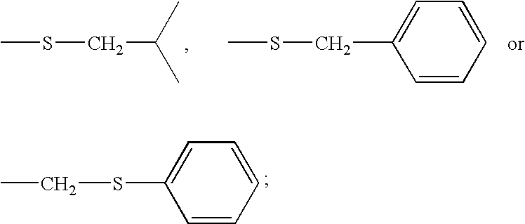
CSCC(C)C.C1=CC=C(CSC)C=C1.C1=CC=C(SCC)C=C1
